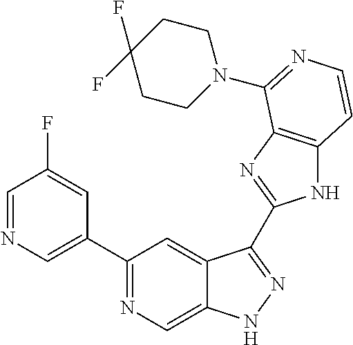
C1(C2=CN=CC(F)=C2)=NC=C2C(=C1)C(C1=NC3=C(N1)C=CN=C3N1CCC(F)(F)CC1)=NN2
